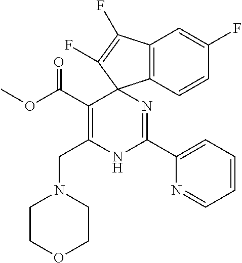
C(C1=C(CN2CCOCC2)NC(C2=CC=CC=N2)=NC12C1=C(C(F)=C2F)C=C(F)C=C1)(=O)OC
